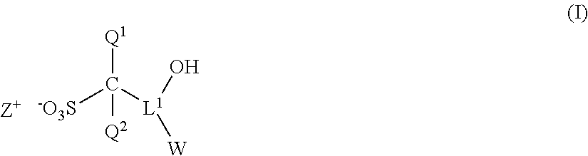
[Q1]C([L1](O)[W])([-O3S])[Q2].[Z+]
